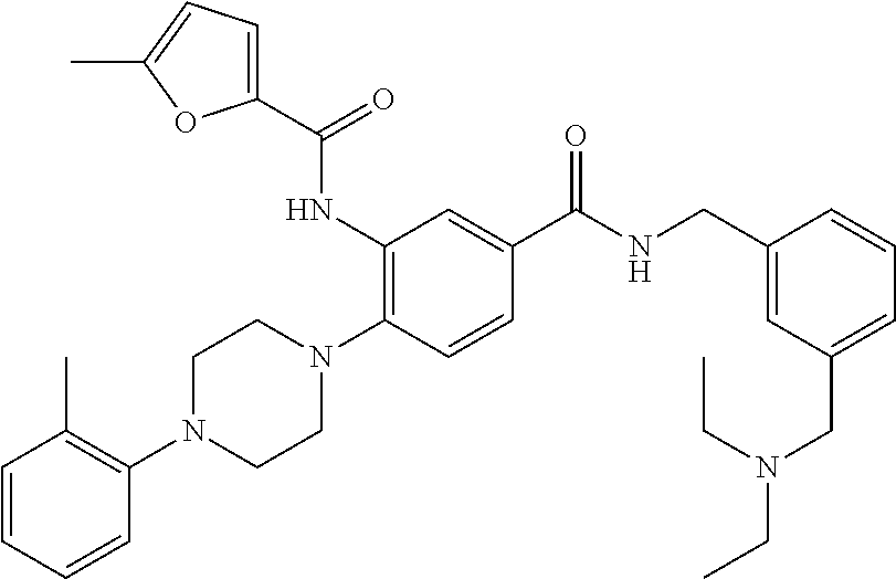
C1=CC=CC(N2CCN(C3=C(NC(C4=CC=C(C)O4)=O)C=C(C(NCC4=CC(CN(CC)CC)=CC=C4)=O)C=C3)CC2)=C1C
